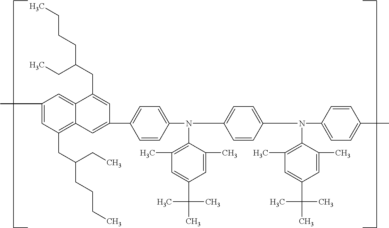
C1=CC(N(C2=CC=C(N(C3=CC=C(C)C=C3)C3=C(C)C=C(C(C)(C)C)C=C3C)C=C2)C2=C(C)C=C(C(C)(C)C)C=C2C)=CC=C1C1=CC2=C(CC(CCCC)CC)C=C(C)C=C2C(CC(CCCC)CC)=C1
